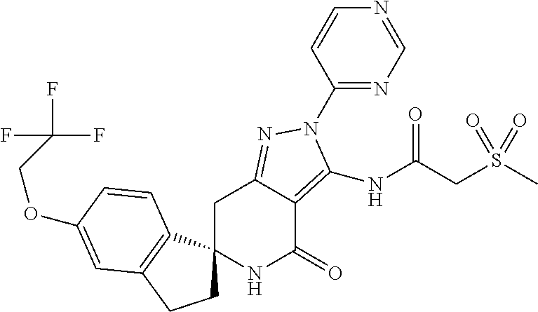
O(C1=CC2=C(C3(CC2)NC(=O)C2=C(NC(CS(C)(=O)=O)=O)N(C4=NC=NC=C4)N=C2C3)C=C1)CC(F)(F)F
